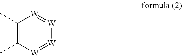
C1(C)=C(C)[W]=[W][W]=[W]1
